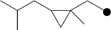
C1(CC)(C)C(CC(C)C)C1
